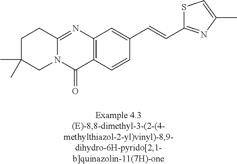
N12C(=NC3=C(C1=O)C=CC(C=CC1=NC(C)=CS1)=C3)CCC(C)(C)C2
